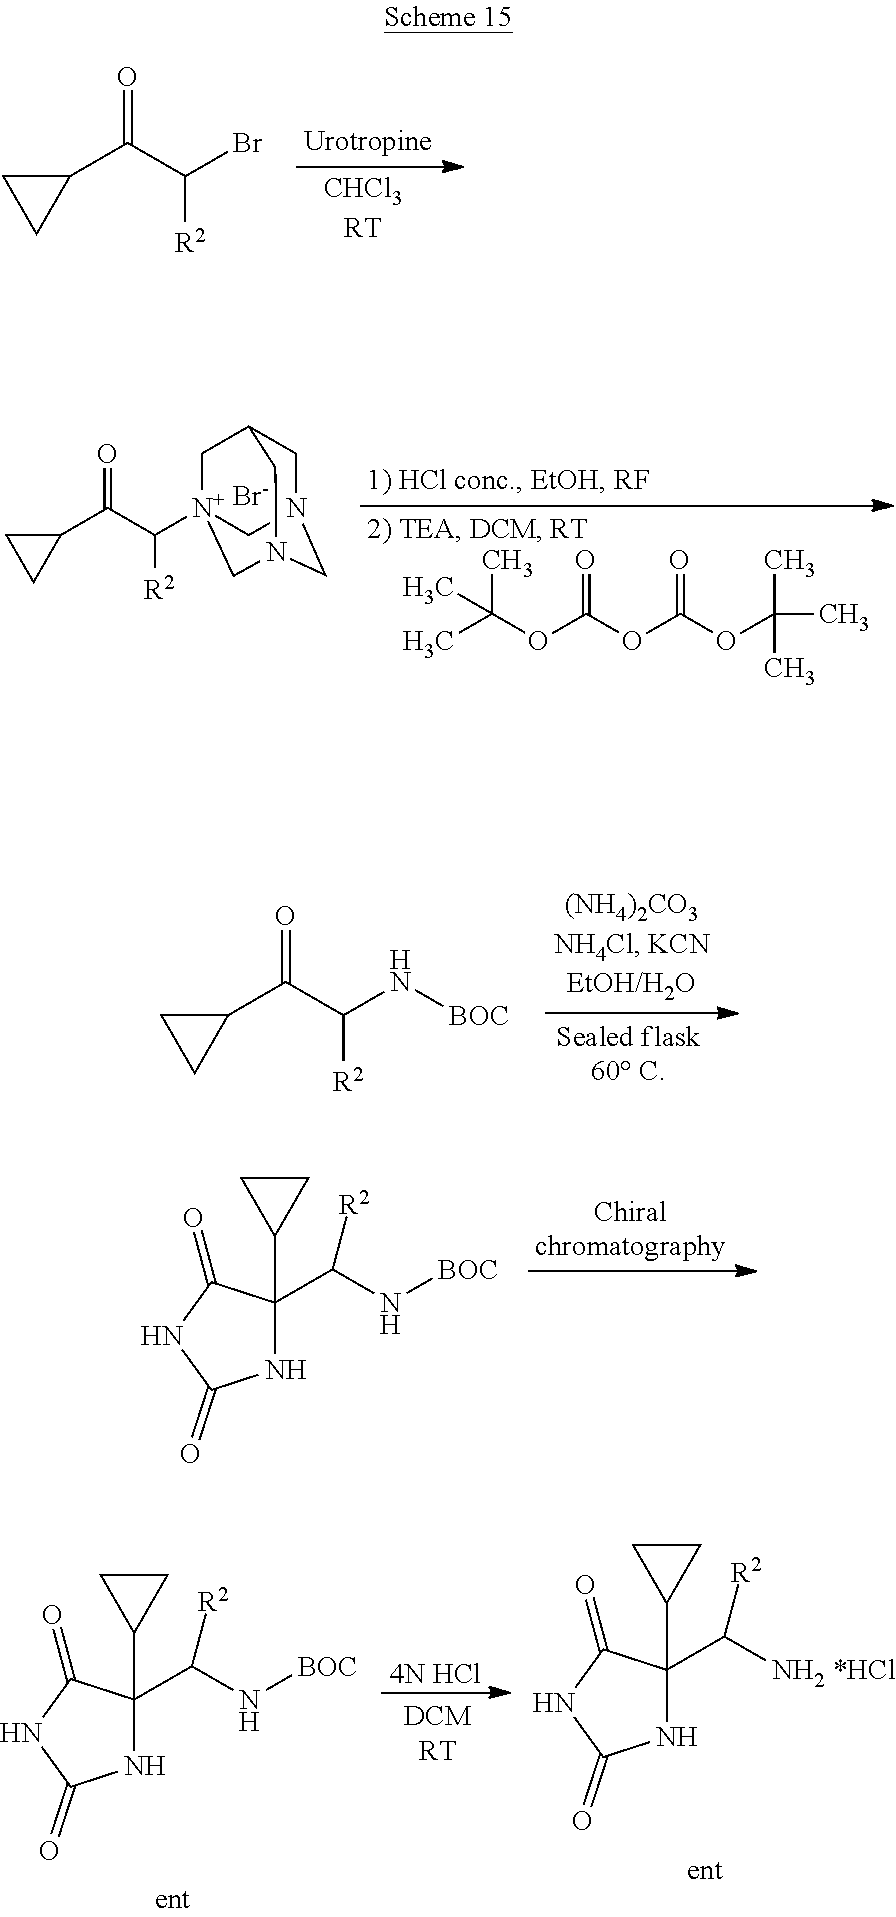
C1(C(=O)C([R2])Br)CC1.C(OC(OC(OC(C)(C)C)=O)=O)(C)(C)C.C1N2CN3C[N+](C([R2])C(=O)C4CC4)(CC1C3)C2.[Br-].C1(C(=O)C([R2])N[BOC])CC1.N1C(C(N[BOC])[R2])(C2CC2)C(=O)NC1=O.[4N HCl].N1C(C(N[BOC])[R2])(C2CC2)C(=O)NC1=O.N1C(C(N)[R2])(C2CC2)C(=O)NC1=O.[*HCl]
